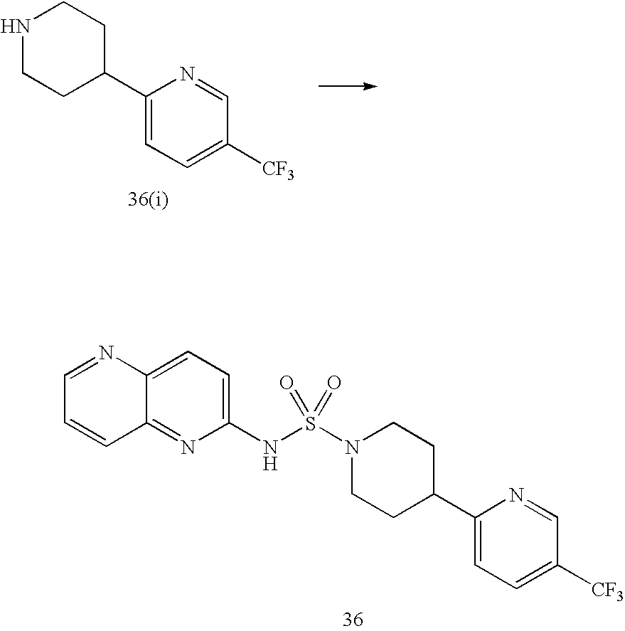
C1(NS(N2CCC(C3=CC=C([CF3])C=N3)CC2)(=O)=O)=CC=C2C(=N1)C=CC=N2.N1CCC(C2=CC=C([CF3])C=N2)CC1
